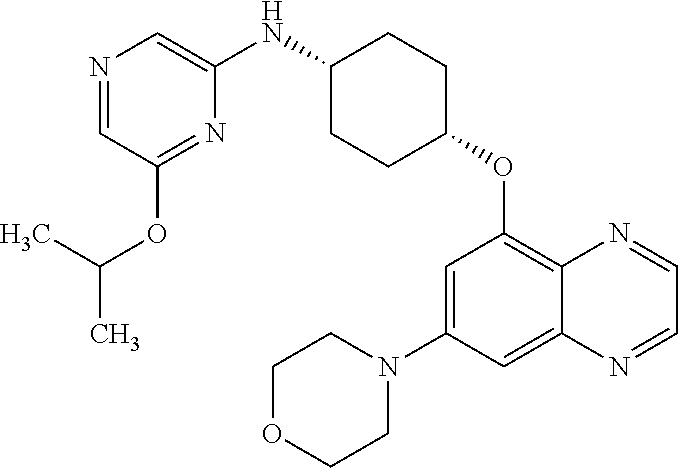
C1=NC=C(NC2CCC(OC3=C4C(=CC(N5CCOCC5)=C3)N=CC=N4)CC2)N=C1OC(C)C
